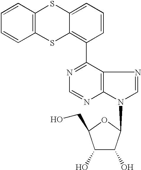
C1(C2=C3C(=CC=C2)SC2=C(S3)C=CC=C2)=NC=NC2=C1N=CN2C1C(O)C(O)C(CO)O1
